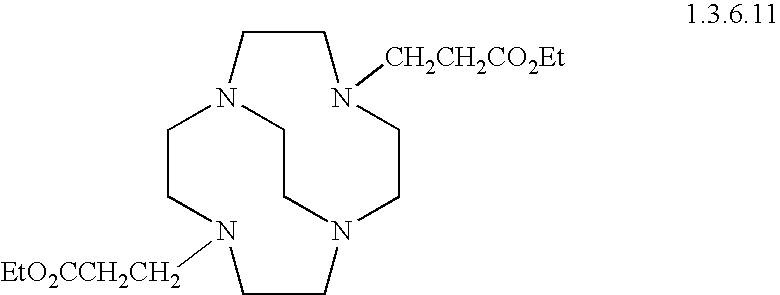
C1CN([EtO2CCH2CH2])CCN2CCN1CCN([CH2CH2CO2Et])CC2
